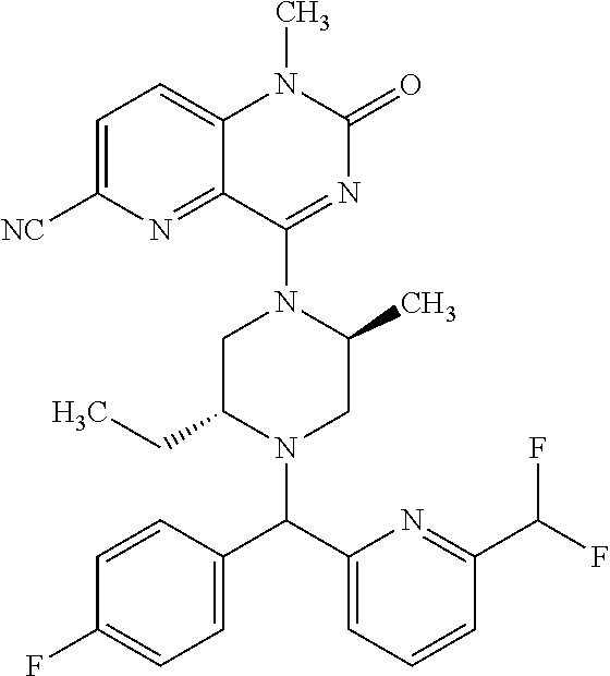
C1C(CC)N(C(C2=CC=CC(C(F)F)=N2)C2=CC=C(F)C=C2)CC(C)N1C1=NC(=O)N(C)C2=CC=C([NC])N=C12
